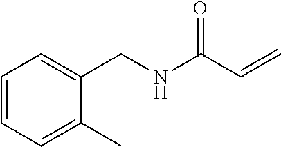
C1=CC=C(C)C(CNC(C=C)=O)=C1
